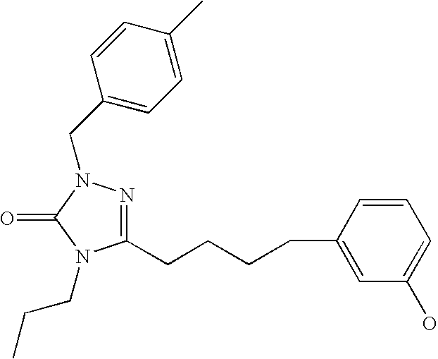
C1(CN2N=C(CCCCC3=CC(O)=CC=C3)N(CCC)C2=O)=CC=C(C)C=C1
